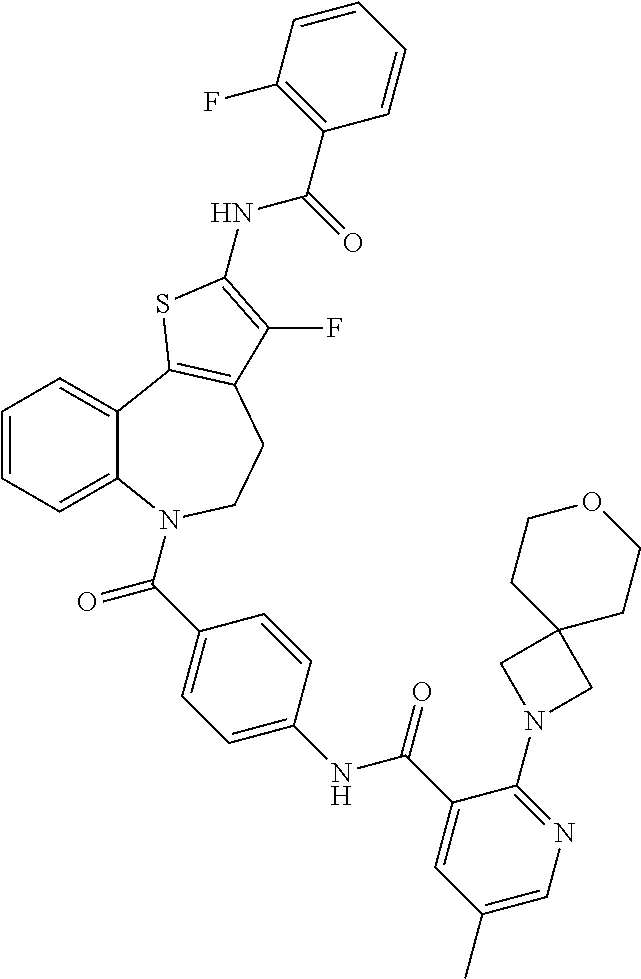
C1=CC=C2C(=C1)C1=C(CCN2C(=O)C2=CC=C(NC(=O)C3=CC(C)=CN=C3N3CC4(C3)CCOCC4)C=C2)C(F)=C(NC(=O)C2=C(F)C=CC=C2)S1
